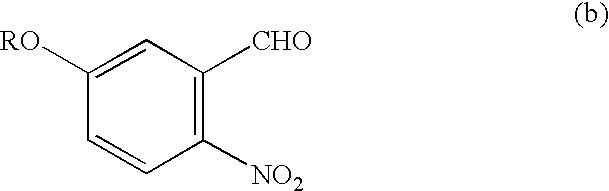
C1=CC([NO2])=C([CHO])C=C1[RO]
